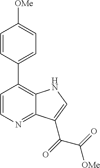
C1=CN=C2C(=C1C1=CC=C([OMe])C=C1)NC=C2C(C([OMe])=O)=O
